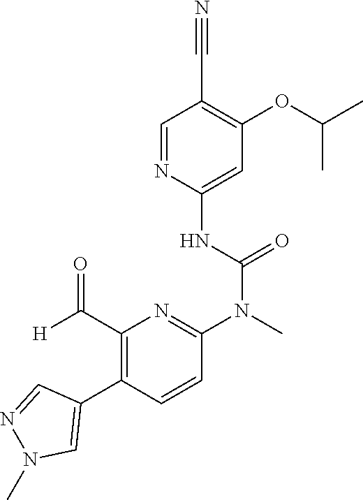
C1=NC(NC(N(C)C2=NC(C([H])=O)=C(C3=CN(C)N=C3)C=C2)=O)=CC(OC(C)C)=C1C#N
